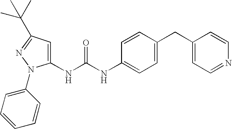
C1(NC(NC2=CC=C(CC3=CC=NC=C3)C=C2)=O)=CC(C(C)(C)C)=NN1C1=CC=CC=C1
